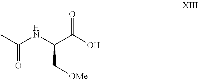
CC(NC(C(=O)O)C[OMe])=O
